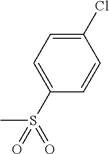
C1(S(=O)(C)=O)=CC=C(Cl)C=C1
